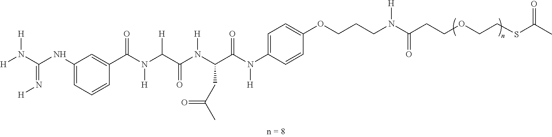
O(C1=CC=C(N(C(C(N(C(C(N([H])C(=O)C2=CC(NC(N([H])[H])=N[H])=CC=C2)[H])=O)[H])CC(C)=O)=O)[H])C=C1)CCCN(C(CCOCCSC(C)=O)=O)[H]
